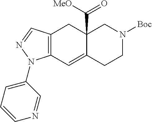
C12(C(=O)[MeO])C(=CC3=C(C1)C=NN3C1=CC=CN=C1)CCN([Boc])C2
